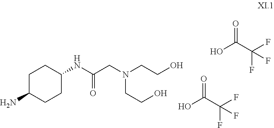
O=C(C(F)(F)F)O.O=C(C(F)(F)F)O.C1C(N)CCC(NC(CN(CCO)CCO)=O)C1
